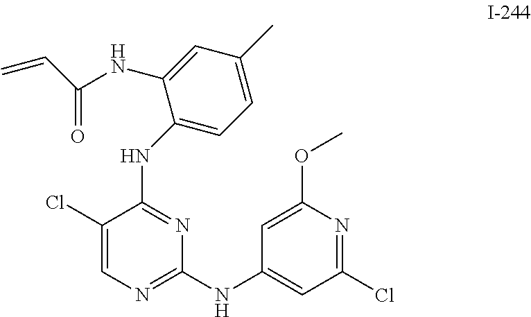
C1(Cl)=CN=C(NC2=CC(Cl)=NC(OC)=C2)N=C1NC1=CC=C(C)C=C1NC(=O)C=C
